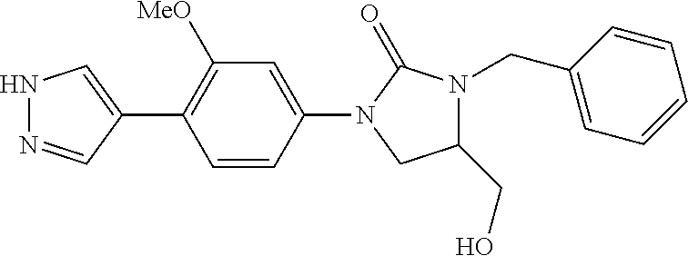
C1(N2CC(CO)N(CC3=CC=CC=C3)C2=O)=CC([MeO])=C(C2=CNN=C2)C=C1
